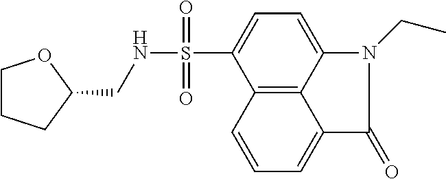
N(S(C1=CC=C2C3=C1C=CC=C3C(=O)N2CC)(=O)=O)CC1OCCC1
